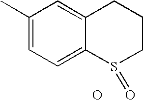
C1(C)=CC=C2C(=C1)CCCS2=O.O
